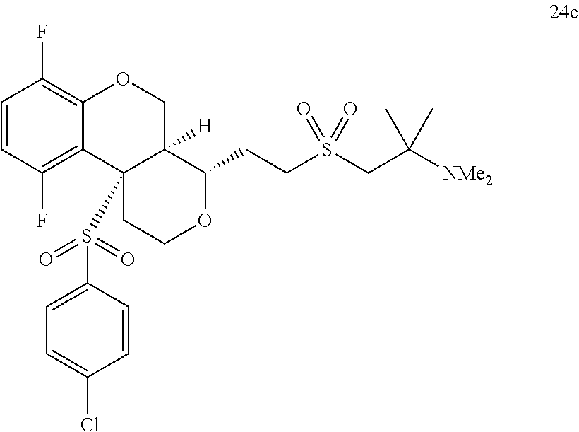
C1=C(S(=O)(=O)C23C4=C(F)C=CC(F)=C4OCC2([H])C(CCS(CC([NMe2])(C)C)(=O)=O)OCC3)C=CC(Cl)=C1
